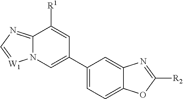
N12C(=NC=[W1]1)C([R1])=CC(C1=CC=C3C(=C1)N=C([R2])O3)=C2
